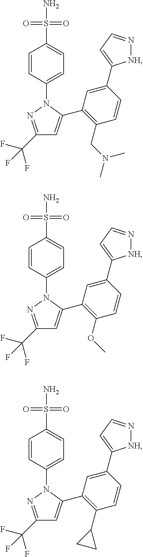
C1=C(N2N=C(C(F)(F)F)C=C2C2=C(CN(C)C)C=CC(C3=CC=N[NH]3)=C2)C=CC(S(N)(=O)=O)=C1.C1=C(N2N=C(C(F)(F)F)C=C2C2=C(OC)C=CC(C3=CC=N[NH]3)=C2)C=CC(S(N)(=O)=O)=C1.C1=C(N2N=C(C(F)(F)F)C=C2C2=C(C3CC3)C=CC(C3=CC=N[NH]3)=C2)C=CC(S(N)(=O)=O)=C1
